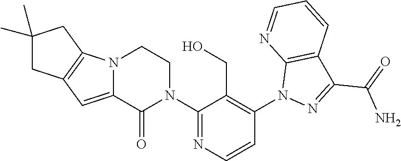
C12=CC3=C(N1CCN(C1=NC=CC(N4N=C(C(=O)N)C5=C4N=CC=C5)=C1CO)C2=O)CC(C)(C)C3
